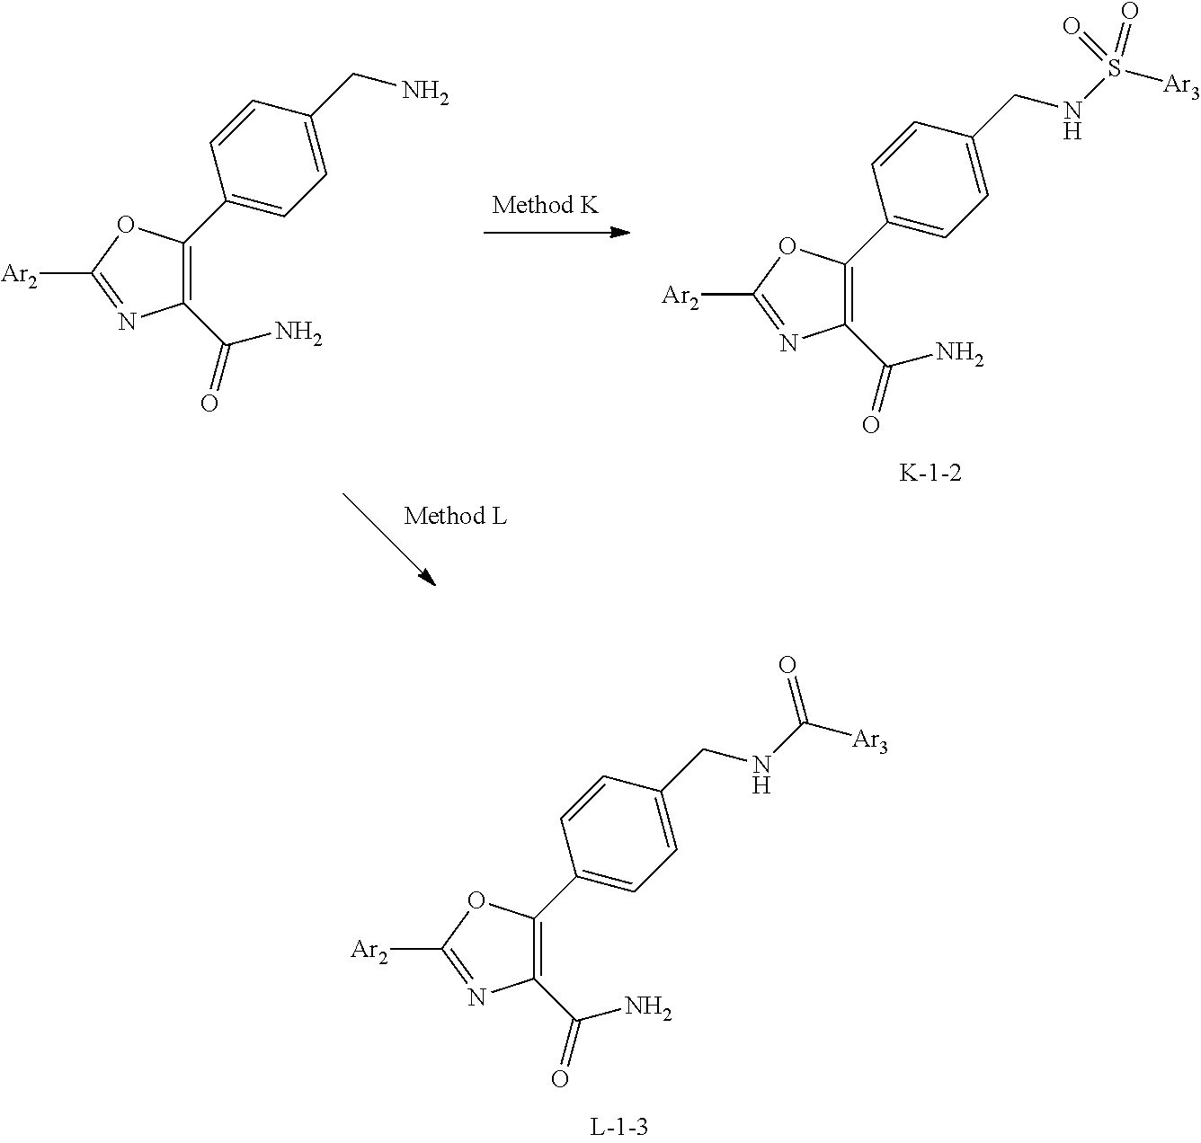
C1(C(=O)N)=C(C2=CC=C(CN)C=C2)OC([Ar2])=N1.C1(C(=O)N)=C(C2=CC=C(CNS([Ar3])(=O)=O)C=C2)OC([Ar2])=N1.C1(C(=O)N)=C(C2=CC=C(CNC([Ar3])=O)C=C2)OC([Ar2])=N1
